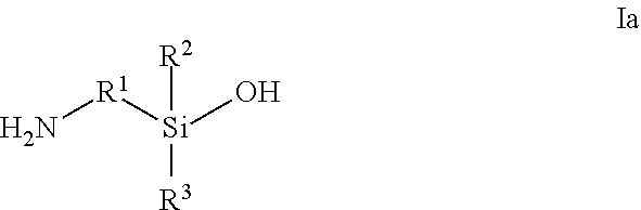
N[R1][Si](O)([R2])[R3]
